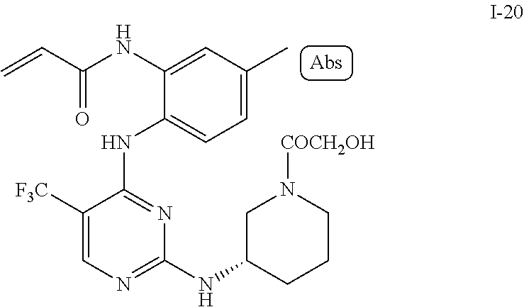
C1([F3C])=CN=C(NC2CCCN([COCH2OH])C2)N=C1NC1=CC=C(C)C=C1NC(C=C)=O
